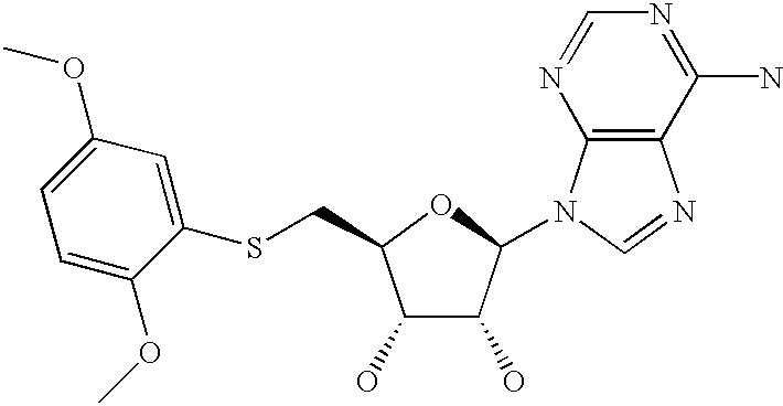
C1(O)C(O)C(N2C3=C(N=C2)C(N)=NC=N3)OC1CSC1=CC(OC)=CC=C1OC
